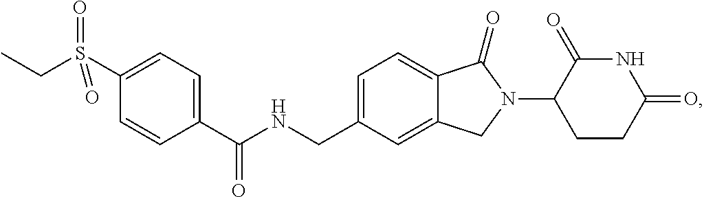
C1=C(CNC(C2=CC=C(S(CC)(=O)=O)C=C2)=O)C=C2C(=C1)C(=O)N(C1CCC(=O)NC1=O)C2
